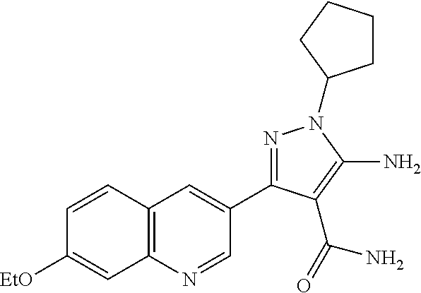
C1=CC2=C(C=C1[EtO])N=CC(C1=NN(C3CCCC3)C(N)=C1C(N)=O)=C2
